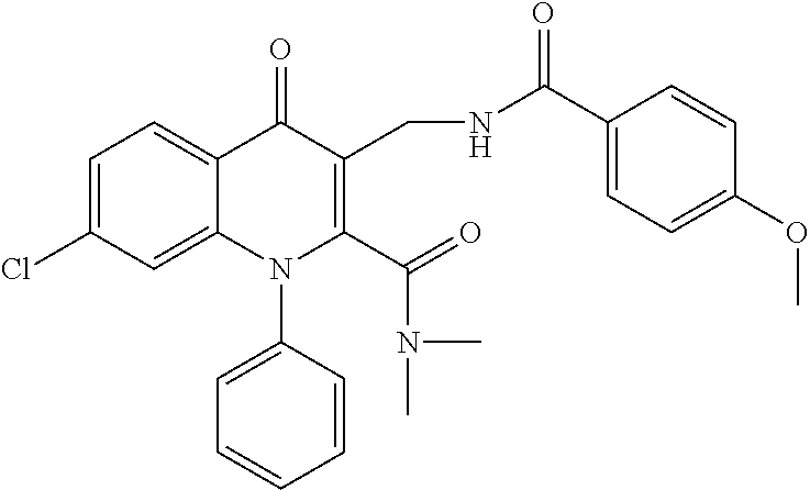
C1=C(Cl)C=C2C(=C1)C(=O)C(CNC(C1=CC=C(OC)C=C1)=O)=C(C(=O)N(C)C)N2C1=CC=CC=C1
